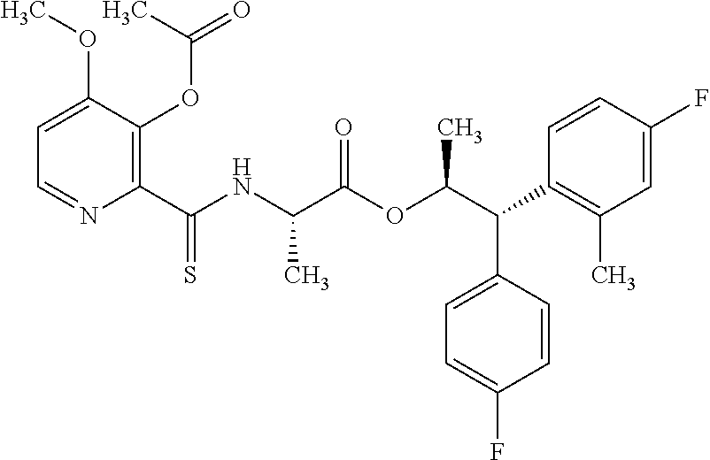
C1=C(OC)C(OC(C)=O)=C(C(NC(C(OC(C(C2=C(C)C=C(F)C=C2)C2=CC=C(F)C=C2)C)=O)C)=S)N=C1
